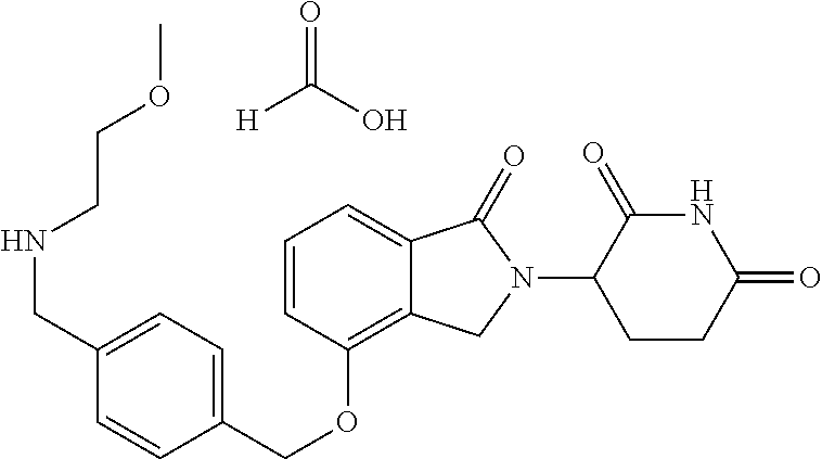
C(OC1=C2C(=CC=C1)C(=O)N(C1C(=O)NC(=O)CC1)C2)C1=CC=C(CNCCOC)C=C1.C([H])(O)=O
